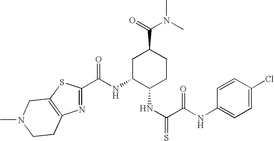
C(NC1C(NC(C(=O)NC2=CC=C(Cl)C=C2)=S)CCC(C(N(C)C)=O)C1)(=O)C1=NC2=C(S1)CN(C)CC2
